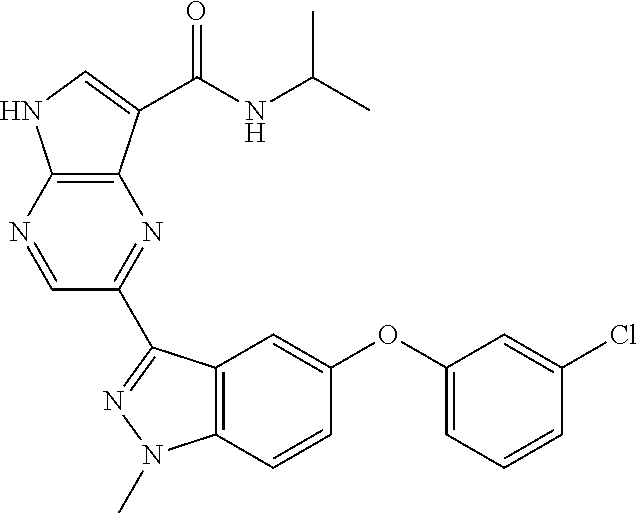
C12=C(C(C(NC(C)C)=O)=CN1)N=C(C1=NN(C)C3=C1C=C(OC1=CC=CC(Cl)=C1)C=C3)C=N2
